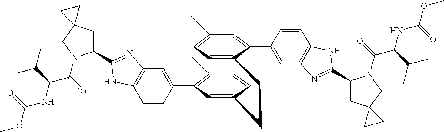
C12=C(C3=CC4=C(C=C3)NC(C3CC5(CN3C(C(NC(=O)OC)C(C)C)=O)CC5)=N4)C=C(C=C1)CCC1=CC=C(C=C1C1=CC3=C(C=C1)NC(C1CC4(CN1C(C(NC(=O)OC)C(C)C)=O)CC4)=N3)CC2
